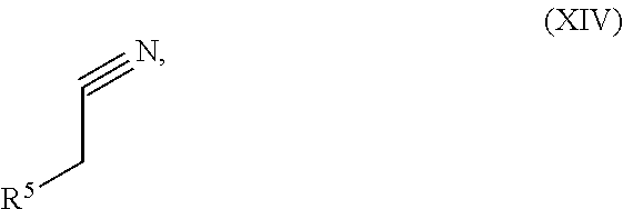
[R5]CC#N
